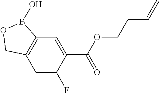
C12=C(C=C(F)C(C(OCCC=C)=O)=C1)COB2O
